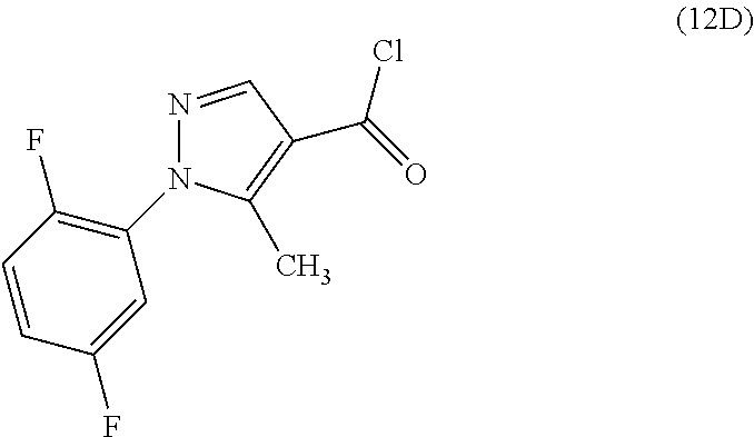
N1=CC(C(=O)Cl)=C(C)N1C1=C(F)C=CC(F)=C1
